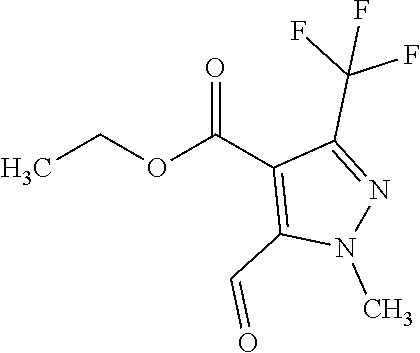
CCOC(C1=C(C=O)N(C)N=C1C(F)(F)F)=O
